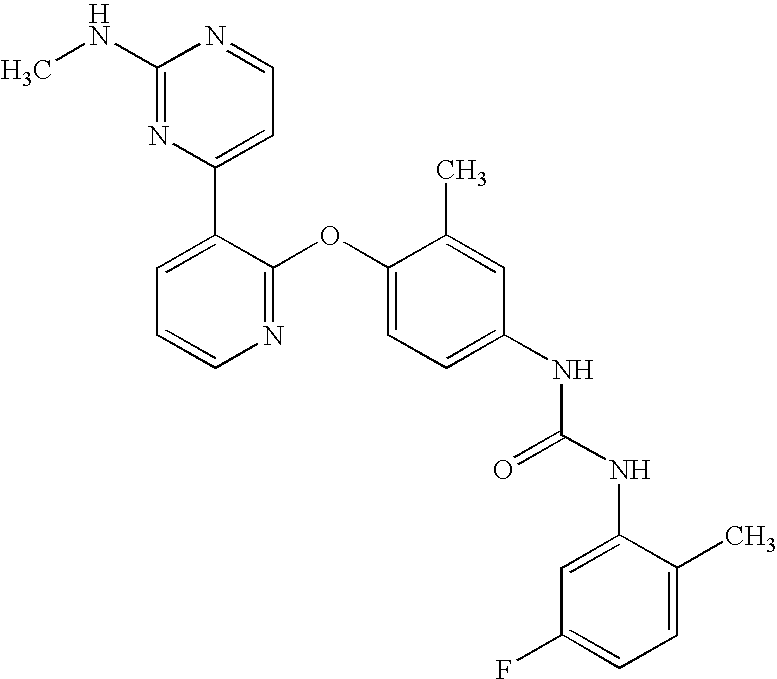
C1(NC)=NC(C2=CC=CN=C2OC2=CC=C(NC(NC3=CC(F)=CC=C3C)=O)C=C2C)=CC=N1
